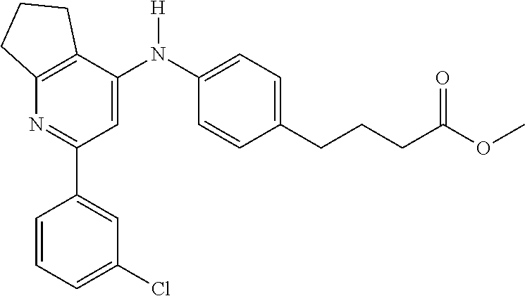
C12=C(C(N(C3=CC=C(CCCC(OC)=O)C=C3)[H])=CC(C3=CC(Cl)=CC=C3)=N1)CCC2
